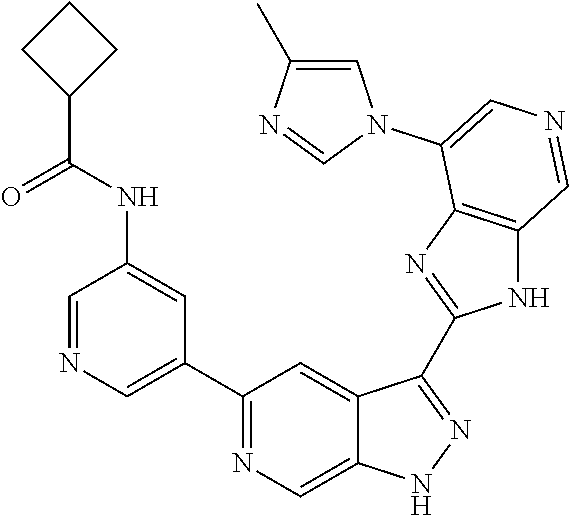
C1(C2=CN=CC(NC(C3CCC3)=O)=C2)=NC=C2C(=C1)C(C1=NC3=C(N1)C=NC=C3N1C=C(C)N=C1)=NN2
